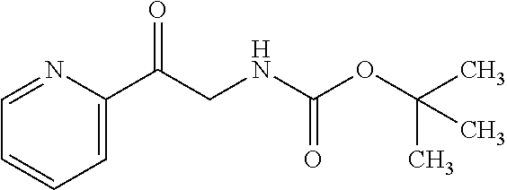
C1=C(C(CNC(=O)OC(C)(C)C)=O)N=CC=C1
